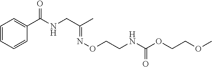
C1=CC=CC(C(NCC(C)=NOCCNC(OCCOC)=O)=O)=C1
